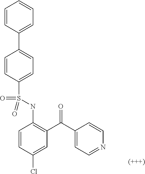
C1=CC(Cl)=CC(C(C2=CC=NC=C2)=O)=C1NS(C1=CC=C(C2=CC=CC=C2)C=C1)(=O)=O
